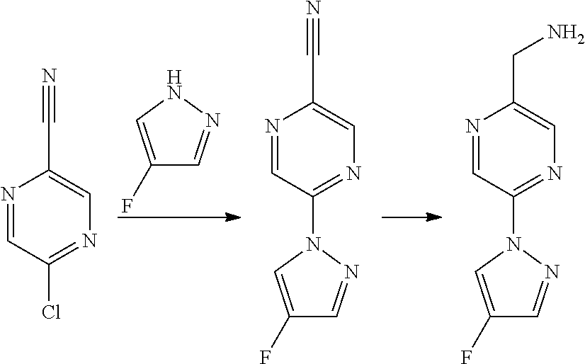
C1(F)=CNN=C1.N1=CC(Cl)=NC=C1C#N.N1=CC(N2C=C(F)C=N2)=NC=C1C#N.N1=CC(N2C=C(F)C=N2)=NC=C1CN
